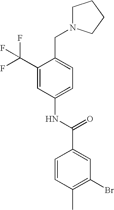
C1(C(F)(F)F)=CC(NC(C2=CC(Br)=C(C)C=C2)=O)=CC=C1CN1CCCC1
